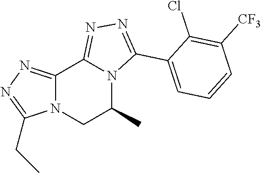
C12=NN=C(CC)N1CC(C)N1C2=NN=C1C1=CC=CC([CF3])=C1Cl
